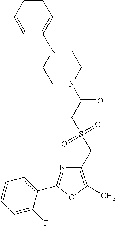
C1(CS(=O)(=O)CC(=O)N2CCN(C3=CC=CC=C3)CC2)=C(C)OC(C2=CC=CC=C2F)=N1
